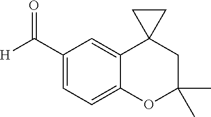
C1(C([H])=O)=CC=C2C(=C1)C1(CC(C)(C)O2)CC1
